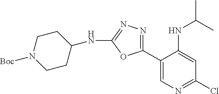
C1(C2=NN=C(NC3CCN([Boc])CC3)O2)=CN=C(Cl)C=C1NC(C)C
